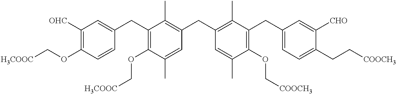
C1([OHC])=C(OC[H3COOC])C=CC(CC2=C(OC[H3COOC])C(C)=CC(CC3=C(C)C(CC4=CC=C(CC[COOCH3])C([CHO])=C4)=C(OC[COOCH3])C(C)=C3)=C2C)=C1
